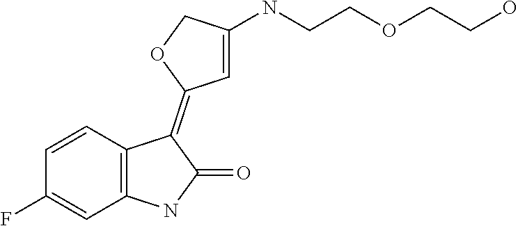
C1=CC2=C(C=C1F)NC(=O)C2=C1C=C(NCCOCCO)CO1
